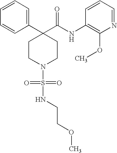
C1=CC=CC(C2(C(NC3=C(OC)N=CC=C3)=O)CCN(S(NCCOC)(=O)=O)CC2)=C1
